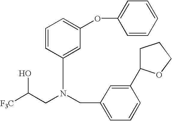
[F3C]C(CN(CC1=CC=CC(C2CCCO2)=C1)C1=CC(OC2=CC=CC=C2)=CC=C1)O
